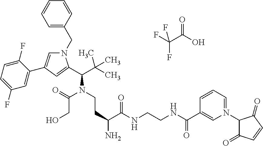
C1=CC(CN2C=C(C3=CC(F)=CC=C3F)C=C2C(C(C)(C)C)N(C(CO)=O)CCC(C(NCCNC(=O)C2=CN(C3C(=O)C=CC3=O)=CC=C2)=O)N)=CC=C1.C(O)(C(F)(F)F)=O
